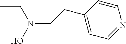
CCN(CCC1=CC=NC=C1)O
